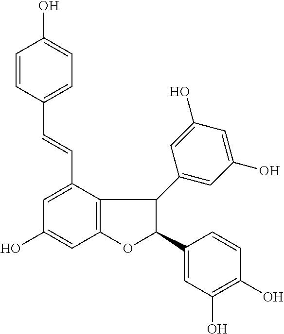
C12=C(C(C=CC3=CC=C(O)C=C3)=CC(O)=C1)C(C1=CC(O)=CC(O)=C1)C(C1=CC(O)=C(O)C=C1)O2
